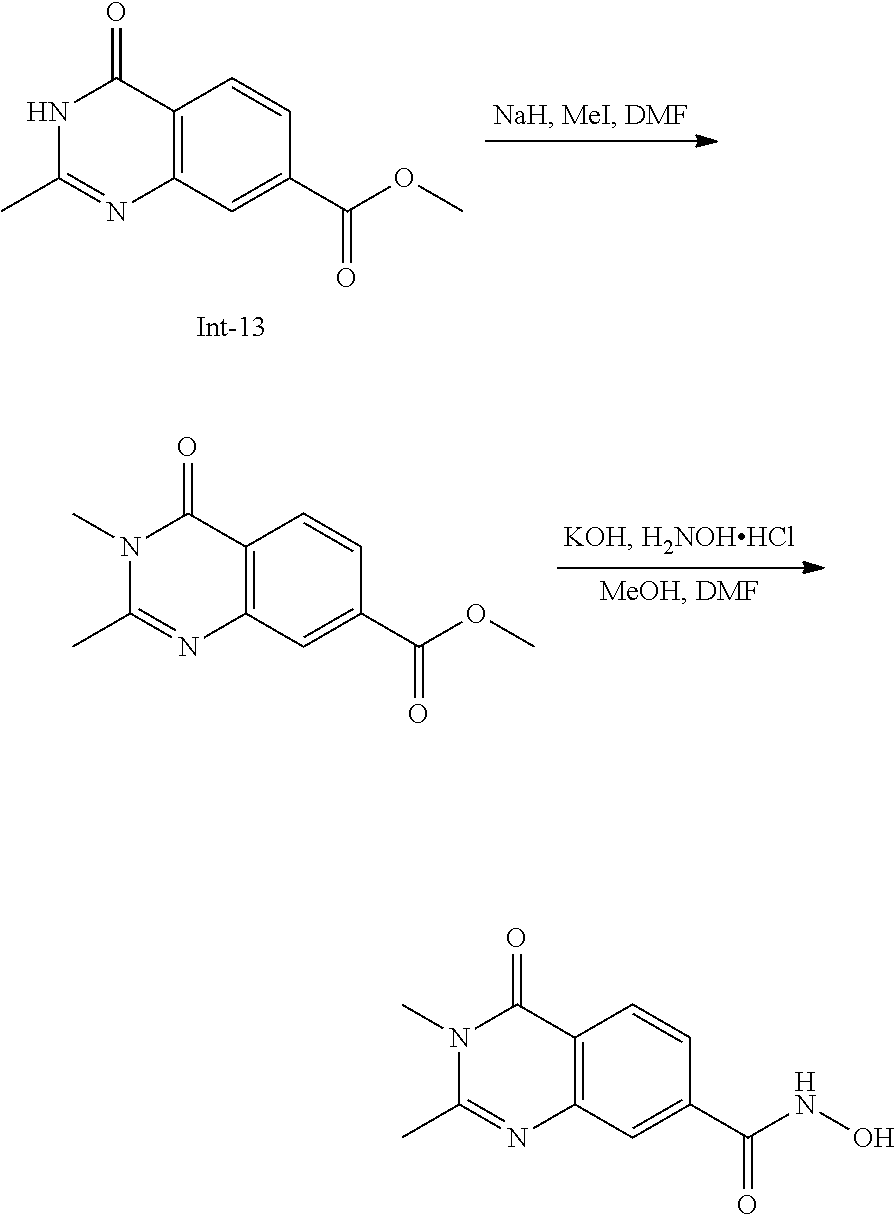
C12=C(C=C(C(NO)=O)C=C1)N=C(C)N(C)C2=O.C12=C(C=C(C(OC)=O)C=C1)N=C(C)NC2=O.C12=C(C=C(C(OC)=O)C=C1)N=C(C)N(C)C2=O
